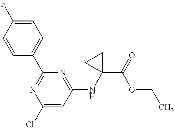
C1=C(F)C=CC(C2=NC(Cl)=CC(NC3(C(=O)OCC)CC3)=N2)=C1
